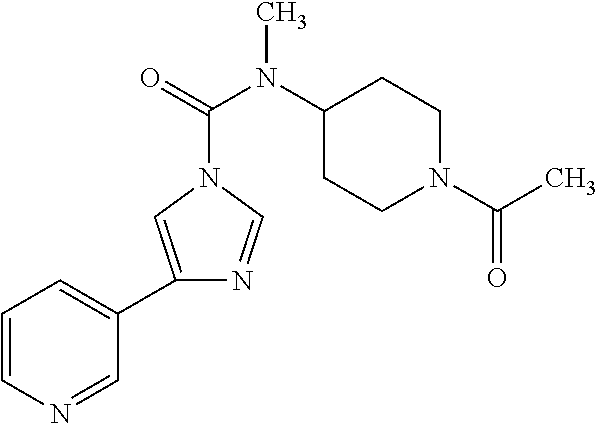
C1=CN=CC(C2=CN(C(=O)N(C3CCN(C(C)=O)CC3)C)C=N2)=C1
